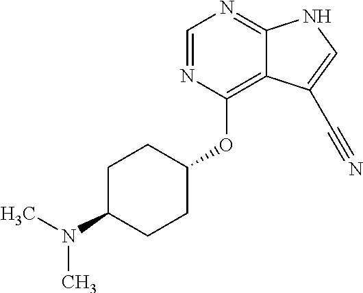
C1=NC(OC2CCC(N(C)C)CC2)=C2C(=N1)NC=C2C#N
